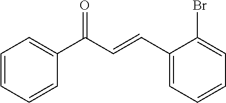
C1=CC=CC(C(C=CC2=CC=CC=C2Br)=O)=C1
